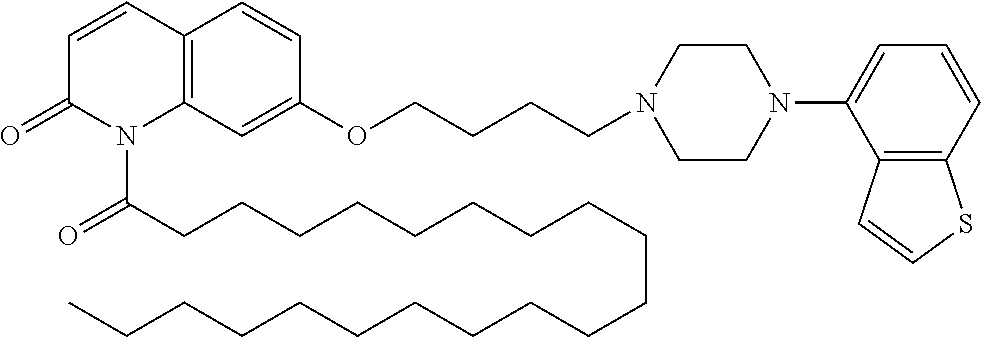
C1=CC2=C(N(C(CCCCCCCCCCCCCCCCCCCC)=O)C1=O)C=C(OCCCCN1CCN(C3=CC=CC4=C3C=CS4)CC1)C=C2
